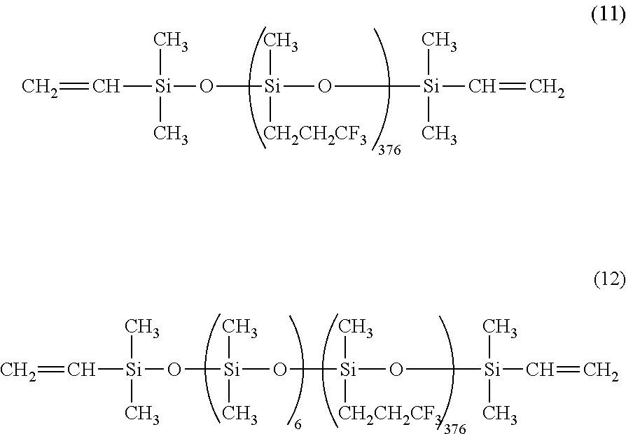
C=C[Si](C)(C)O[Si](O[Si](O[Si](C=C)(C)C)(C)[CH2CH2CF3])(C)C.C=C[Si](C)(C)O[Si](O[Si](C=C)(C)C)(C)[CH2CH2CF3]
